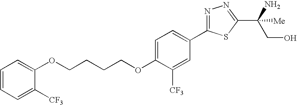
C1=CC=C([CF3])C(OCCCCOC2=CC=C(C3=NN=C(C(CO)(N)[Me])S3)C=C2[CF3])=C1
